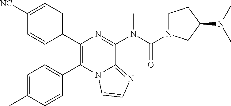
C1([NC])=CC=C(C2=C(C3=CC=C(C)C=C3)N3C(=NC=C3)C(N(C(=O)N3CCC(N(C)C)C3)C)=N2)C=C1
